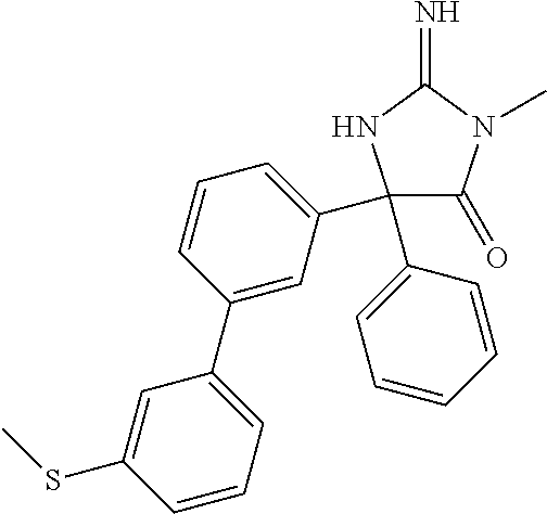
N1C(=N)N(C)C(=O)C1(C1=CC=CC(C2=CC=CC(SC)=C2)=C1)C1=CC=CC=C1
